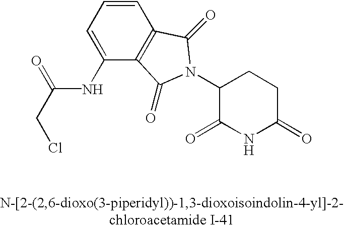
C(NC1=CC=CC2=C1C(=O)N(C1C(=O)NC(=O)CC1)C2=O)(CCl)=O
